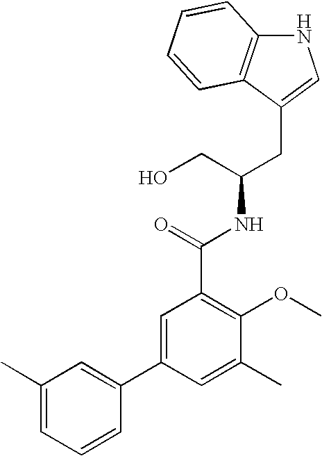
C(C(CO)NC(C1=C(OC)C(C)=CC(C2=CC(C)=CC=C2)=C1)=O)C1=CNC2=C1C=CC=C2
